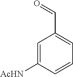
C1=C([AcHN])C=CC=C1C=O
